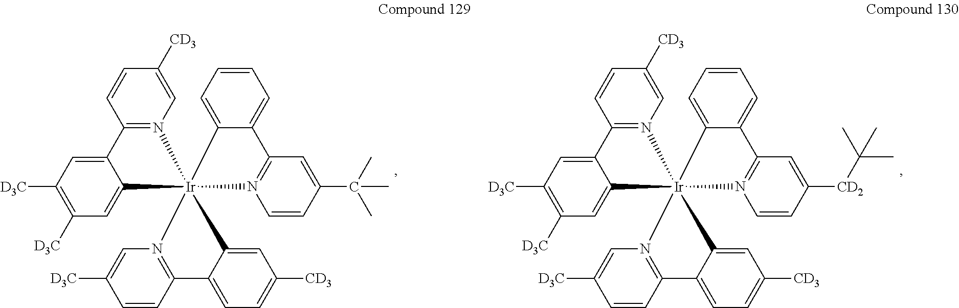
C1([D3C])=C([D3C])C=C2C(=C1)C1=N(C=C([CD3])C=C1)[Ir]213(N2=C(C=CC([D3C])=C2)C2=CC=C([CD3])C=C21)C1=CC=CC=C1C1=N3C=CC([CD2]C(C)(C)C)=C1.C1([D3C])=C([D3C])C=C2C(=C1)C1=N(C=C([CD3])C=C1)[Ir]213(N2=C(C=CC([D3C])=C2)C2=CC=C([CD3])C=C21)C1=CC=CC=C1C1=N3C=CC(C(C)(C)C)=C1
